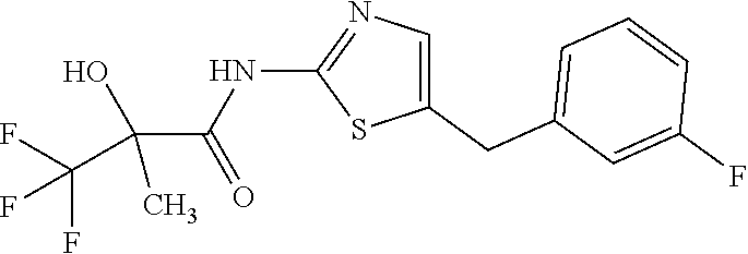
C1(CC2=CC=CC(F)=C2)=CN=C(NC(C(C)(O)C(F)(F)F)=O)S1
